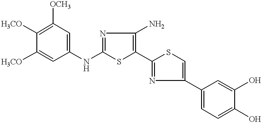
[H3CO]C1=C([OCH3])C=C(NC2=NC(N)=C(C3=NC(C4=CC=C(O)C(O)=C4)=CS3)S2)C=C1[H3CO]
